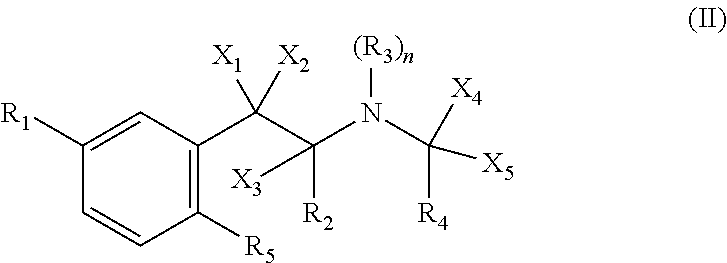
C1([R1])=CC(C(C(N(C([R4])([X4])[X5])[(R3)n])([R2])[X3])([X1])[X2])=C([R5])C=C1
